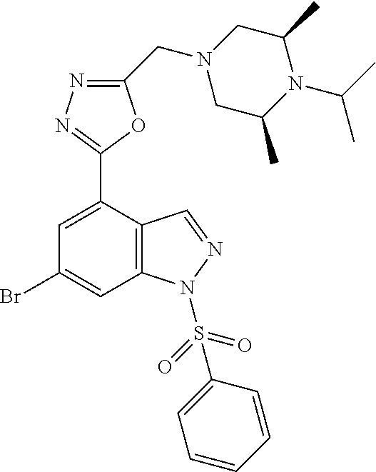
C1(Br)=CC2=C(C(C3=NN=C(CN4CC(C)N(C(C)C)C(C)C4)O3)=C1)C=NN2S(=O)(=O)C1=CC=CC=C1
